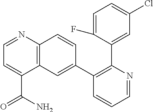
C1=C(F)C(C2=C(C3=CC4=C(C=C3)N=CC=C4C(N)=O)C=CC=N2)=CC(Cl)=C1
